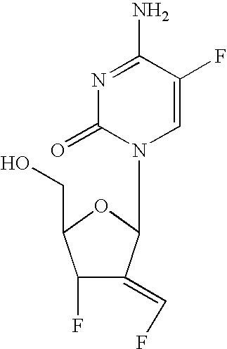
C1=C(F)C(N)=NC(=O)N1C1C(=CF)C(F)C(CO)O1
